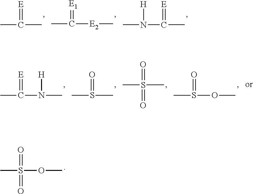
CS(OC)(=O)=O.CC(C)=[E].CC([E2]C)=[E1].CN(C(C)=[E])[H].CC(N(C)[H])=[E].CS(C)=O.CS(C)(=O)=O.CS(OC)=O
